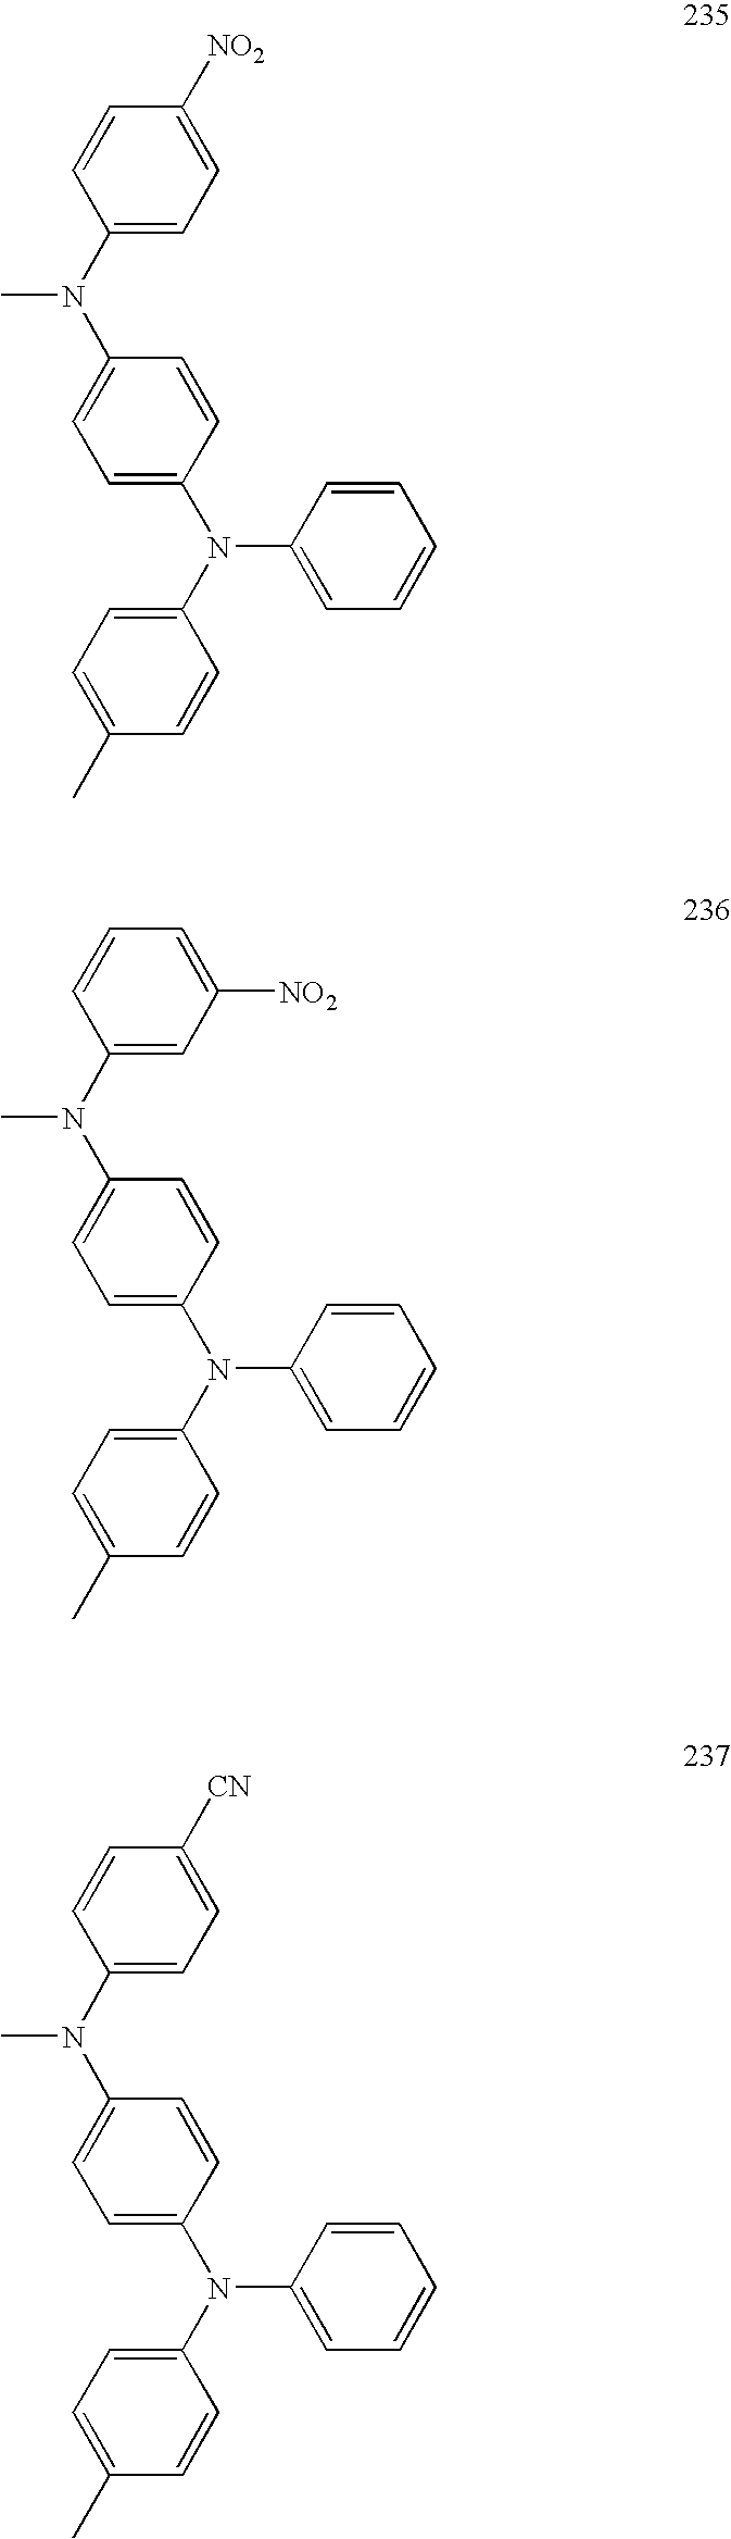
C1=C(N(C2=CC=C(N(C3=CC=C(C)C=C3)C3=CC=CC=C3)C=C2)C)C=CC([NO2])=C1.C1=C(N(C2=CC=C(N(C3=CC=C(C)C=C3)C3=CC=CC=C3)C=C2)C)C=CC=C1[NO2].C1=C(N(C2=CC=C(N(C3=CC=C(C)C=C3)C3=CC=CC=C3)C=C2)C)C=CC([CN])=C1
